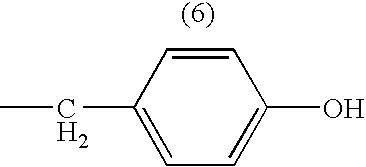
C1(CC)=CC=C(O)C=C1
